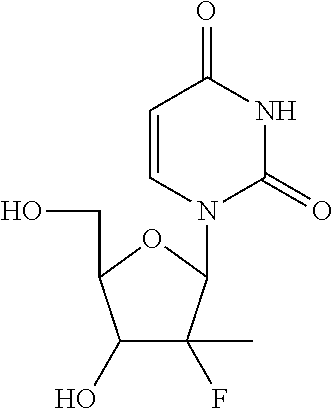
C1(O)C(F)(C)C(N2C(=O)NC(=O)C=C2)OC1CO
